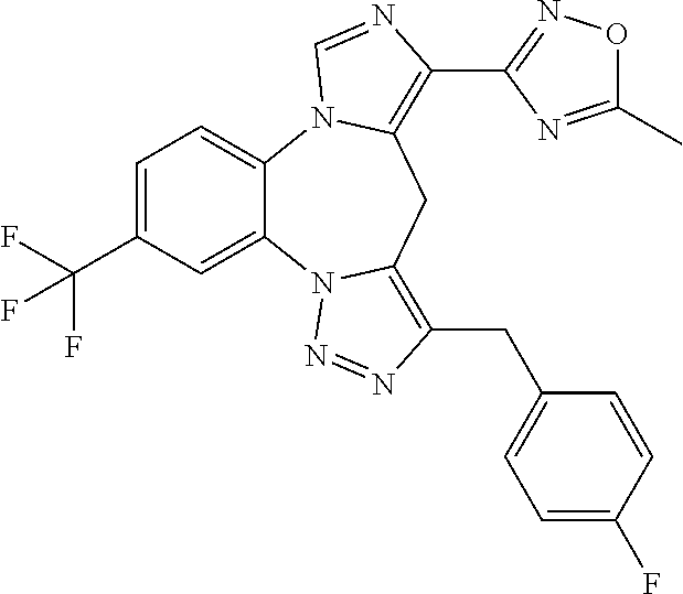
C1=C(C(F)(F)F)C=C2C(=C1)N1C(=C(C3=NOC(C)=N3)N=C1)CC1=C(CC3=CC=C(F)C=C3)N=NN21
